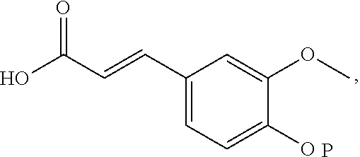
OC(C=CC1=CC=C(O)C(OC)=C1)=O.P
